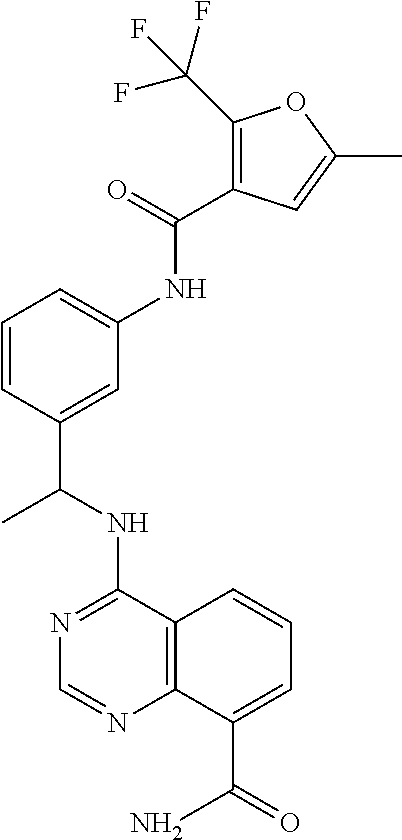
N1=C(NC(C2=CC(NC(=O)C3=C(C(F)(F)F)OC(C)=C3)=CC=C2)C)C2=C(N=C1)C(C(=O)N)=CC=C2
